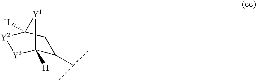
C1(C(C)C)C2([H])[Y3][Y2]C([H])(C1)[Y1]2
